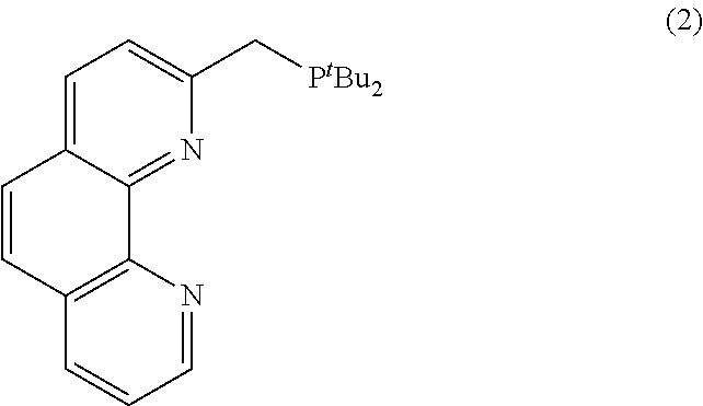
C1=C2C(=NC(C[PtBu2])=C1)C1=C(C=C2)C=CC=N1
